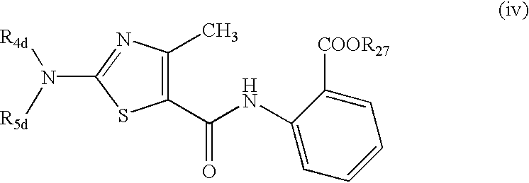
C1(C(NC2=CC=CC=C2[COOR27])=O)=C(C)N=C(N([R4d])[R5d])S1
